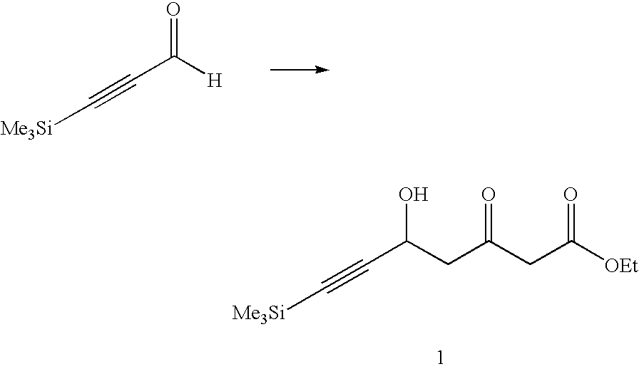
O=C([H])C#C[Me3Si].OC(CC(CC([OEt])=O)=O)C#C[Me3Si]
